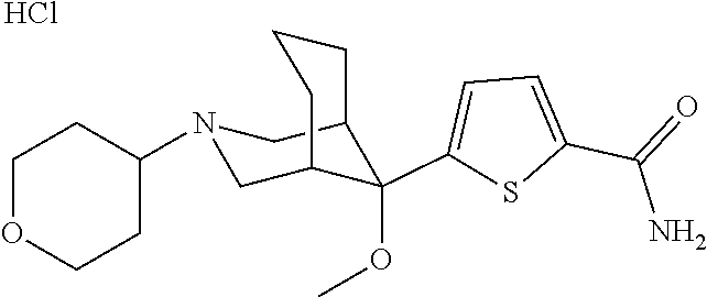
Cl.N1(C2CCOCC2)CC2CCCC(C1)C2(OC)C1=CC=C(C(=O)N)S1
